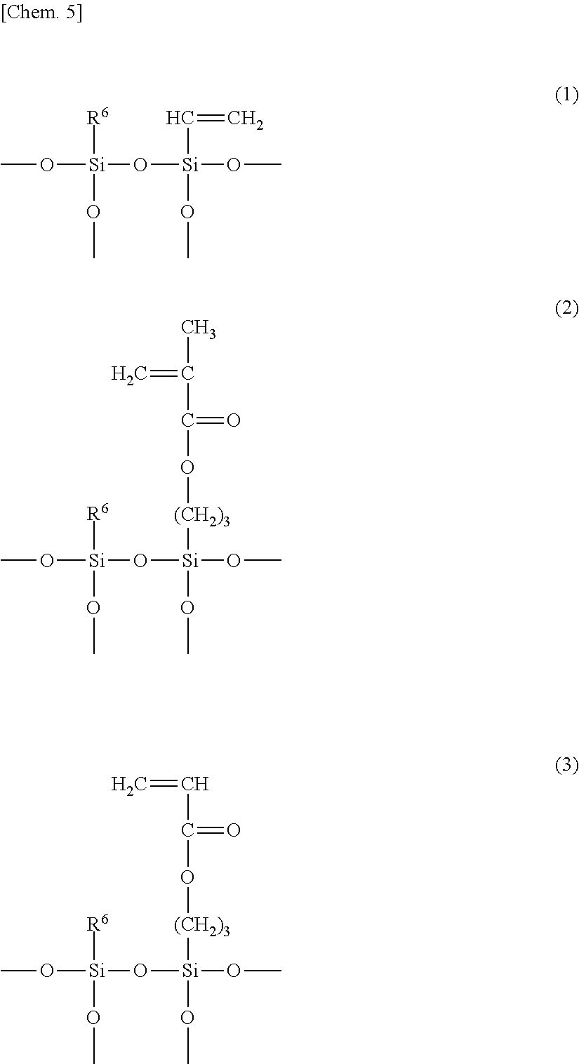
O([Si](O[Si](OC)(OC)C=C)(OC)[R6])C.O([Si](O[Si](OC)(OC)[(CH2)3]OC(C(=C)C)=O)(OC)[R6])C.O([Si](O[Si](OC)(OC)[(CH2)3]OC(C=C)=O)(OC)[R6])C
